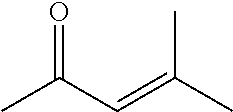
CC(C=C(C)C)=O
